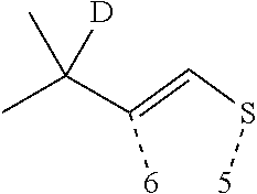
[6]C(=CS[5])C(C)(C)[D]
